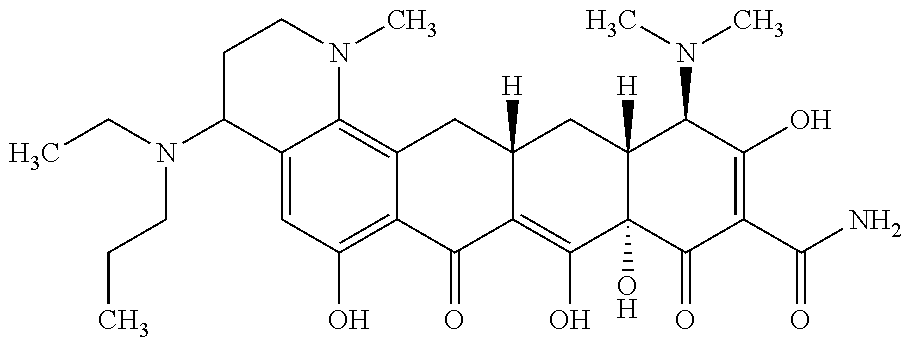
C(N(C1C2=CC(O)=C3C(=C2N(C)CC1)CC1([H])C(=C(O)C2(O)C([H])(C1)C(N(C)C)C(O)=C(C(N)=O)C2=O)C3=O)CCC)C
